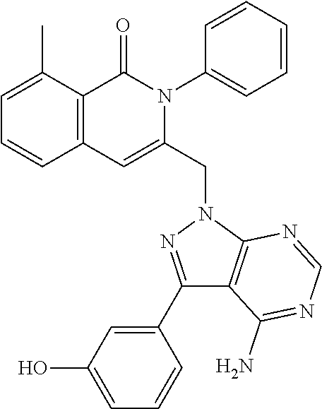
C1=C(C)C2=C(C=C1)C=C(CN1C3=C(C(N)=NC=N3)C(C3=CC(O)=CC=C3)=N1)N(C1=CC=CC=C1)C2=O
